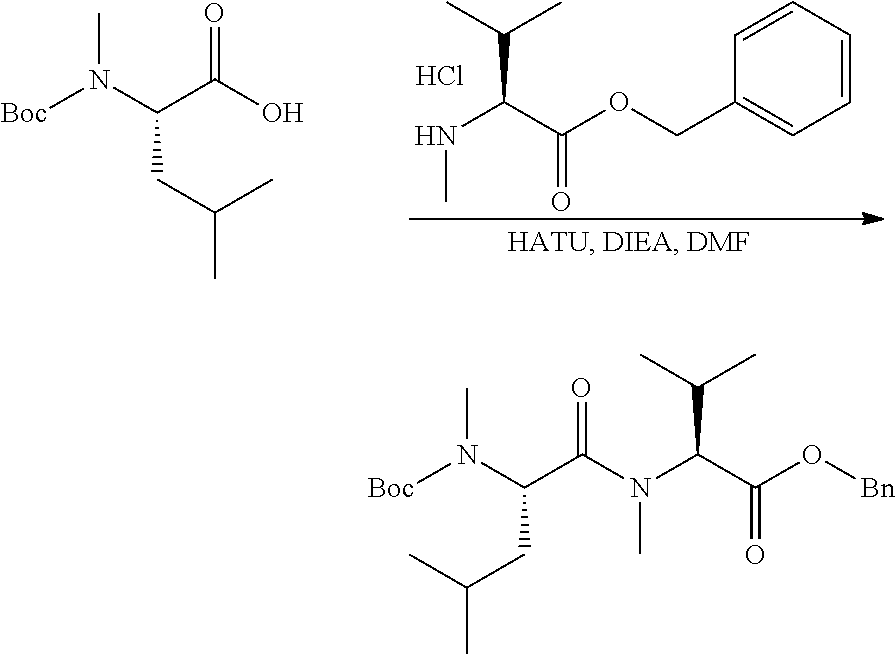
C1=CC=CC=C1COC(C(NC)C(C)C)=O.Cl.[Boc]N(C(C(O)=O)CC(C)C)C.[Boc]N(C(C(N(C(C(O[Bn])=O)C(C)C)C)=O)CC(C)C)C
